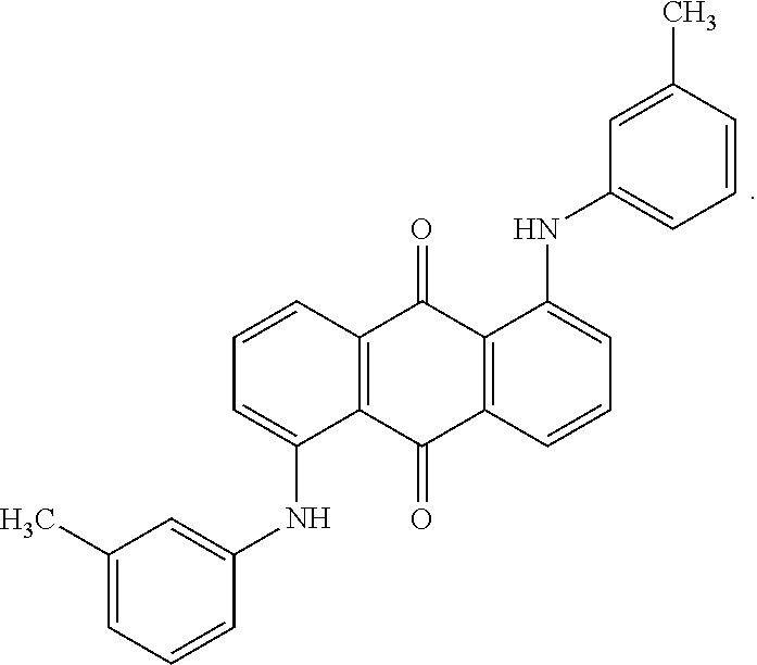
C12=C(C(=O)C3=C(C1=O)C(NC1=CC=CC(C)=C1)=CC=C3)C(NC1=CC(C)=CC=C1)=CC=C2
